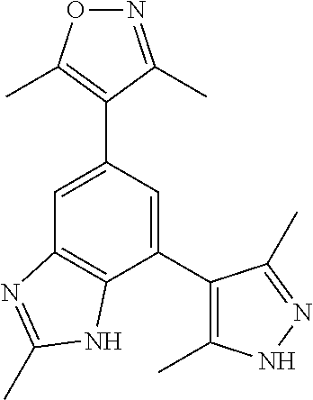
C1=C(C2=C(C)ON=C2C)C=C(C2=C(C)NN=C2C)C2=C1N=C(C)N2
